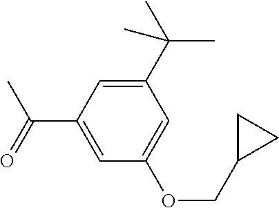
C1(C(C)(C)C)=CC(C(C)=O)=CC(OCC2CC2)=C1
